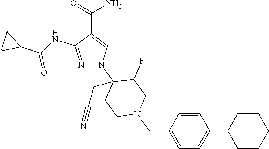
C(C1=CN(C2(CC#N)CCN(CC3=CC=C(C4CCCCC4)C=C3)CC2F)N=C1NC(C1CC1)=O)(=O)N
